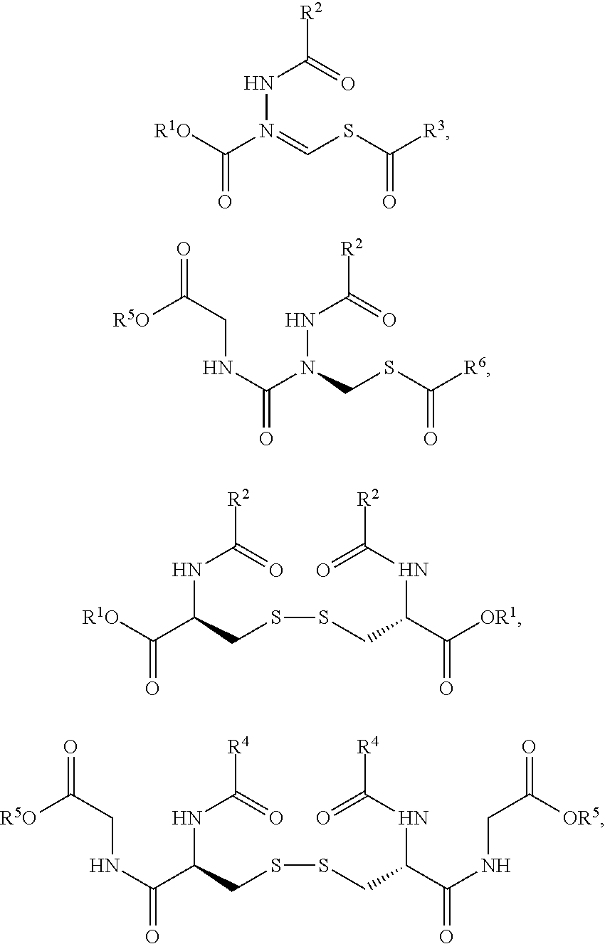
N(N(=CSC([R3])=O)C([R1O])=O)C(=O)[R2].N(N(CSC([R6])=O)C(NCC(=O)[R5O])=O)C(=O)[R2].N(C(CSSCC(NC(=O)[R2])C([OR1])=O)C([R1O])=O)C(=O)[R2].N(C(CSSCC(NC(=O)[R4])C(NCC(=O)[OR5])=O)C(NCC(=O)[R5O])=O)C(=O)[R4]
